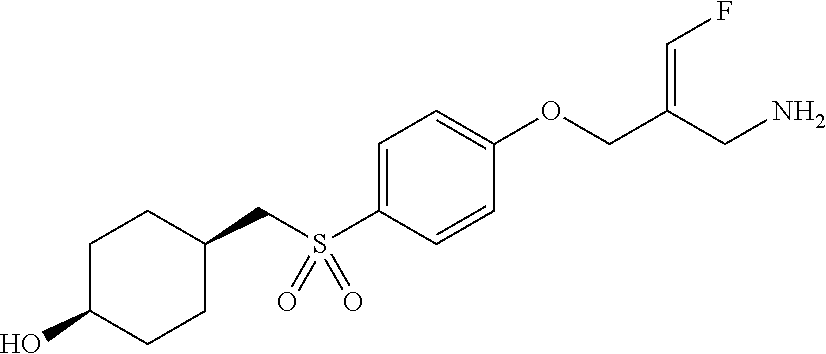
C1=C(S(CC2CCC(O)CC2)(=O)=O)C=CC(OCC(CN)=CF)=C1
